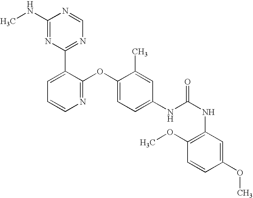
C1(NC)=NC(C2=CC=CN=C2OC2=CC=C(NC(NC3=C(OC)C=CC(OC)=C3)=O)C=C2C)=NC=N1
